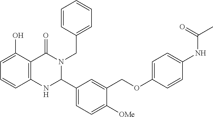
C12=C(C(O)=CC=C1)C(=O)N(CC1=CC=CC=C1)C(C1=CC=C([OMe])C(COC3=CC=C(NC(C)=O)C=C3)=C1)N2
